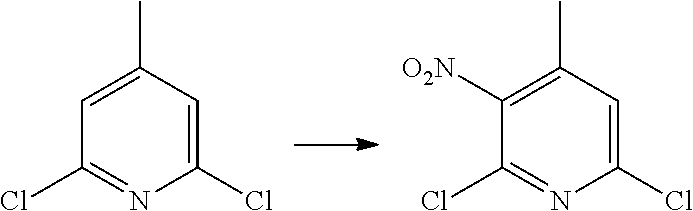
C1=C(C)C=C(Cl)N=C1Cl.C1([O2N])=C(C)C=C(Cl)N=C1Cl
